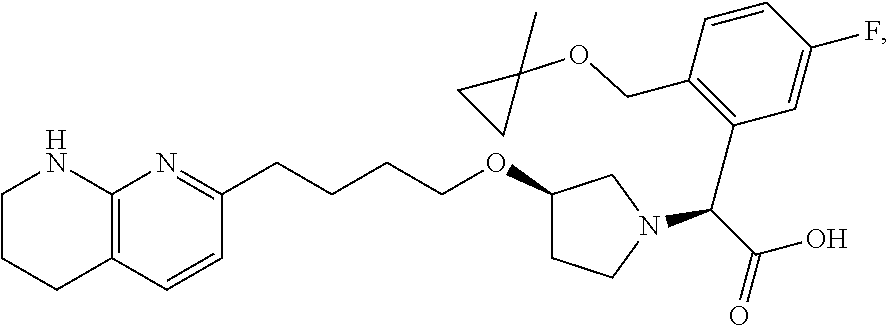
C1CCC2=C(N1)N=C(CCCCOC1CCN(C(C(O)=O)C3=C(COC4(C)CC4)C=CC(F)=C3)C1)C=C2
